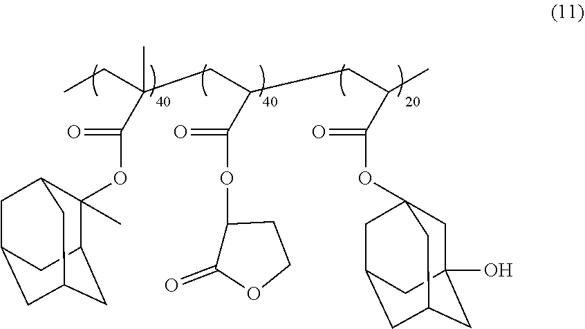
CCC(CC(CC(C)C(OC12CC3(O)CC(CC(C1)C3)C2)=O)C(OC1C(=O)OCC1)=O)(C)C(OC1(C)C2CC3CC(CC1C3)C2)=O
